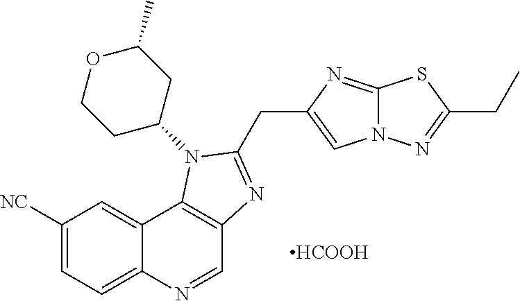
C1([NC])=CC=C2C(=C1)C1=C(C=N2)N=C(CC2=CN3C(=N2)SC(CC)=N3)N1C1CC(C)OCC1.[HCOOH]
